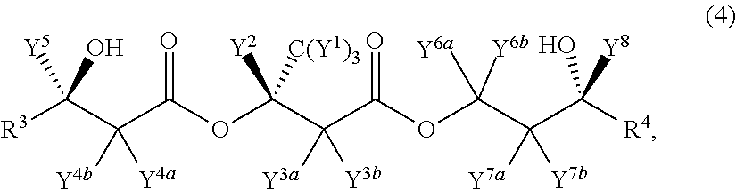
[R3]C(C(C(OC(C(C(OC(C(C([R4])([Y8])O)([Y7a])[Y7b])([Y6a])[Y6b])=O)([Y3a])[Y3b])([Y2])[C(Y1)3])=O)([Y4b])[Y4a])([Y5])O
